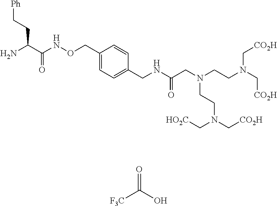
C(CC(C(NOCC1=CC=C(CNC(CN(CCN(C[CO2H])C[CO2H])CCN(C[CO2H])C[HO2C])=O)C=C1)=O)N)[Ph].[F3C]C(O)=O
